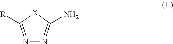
N1=C([R])[X]C(N)=N1
